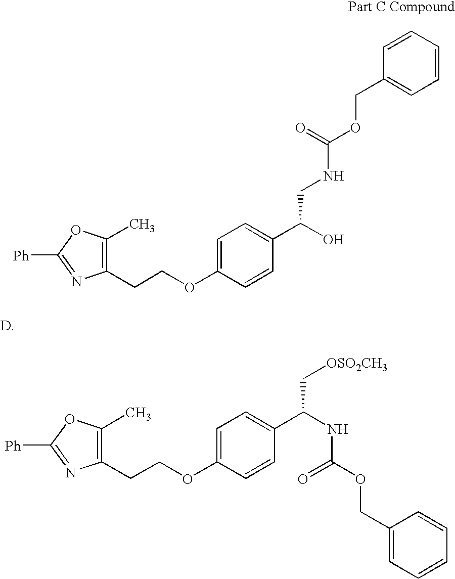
C1(CCOC2=CC=C(C(NC(OCC3=CC=CC=C3)=O)C[OSO2CH3])C=C2)=C(C)OC([Ph])=N1.C1(CCOC2=CC=C(C(O)CNC(OCC3=CC=CC=C3)=O)C=C2)=C(C)OC([Ph])=N1
